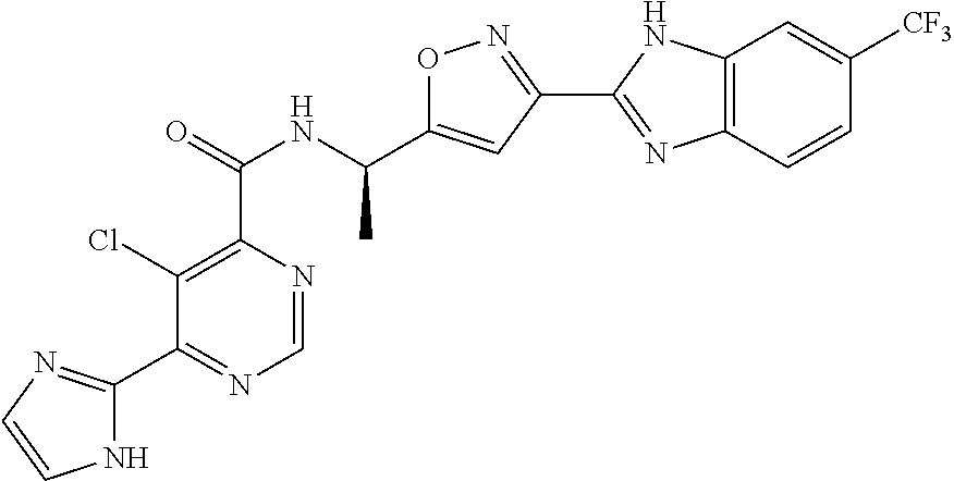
C1=NC(C(=O)NC(C2=CC(C3=NC4=C(N3)C=C([CF3])C=C4)=NO2)C)=C(Cl)C(C2=NC=CN2)=N1
